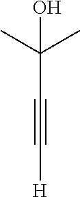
C(C#C[H])(C)(C)O
